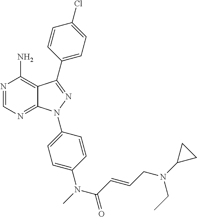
N1=CN=C2C(=C1N)C(C1=CC=C(Cl)C=C1)=NN2C1=CC=C(N(C)C(C=CCN(C2CC2)CC)=O)C=C1
